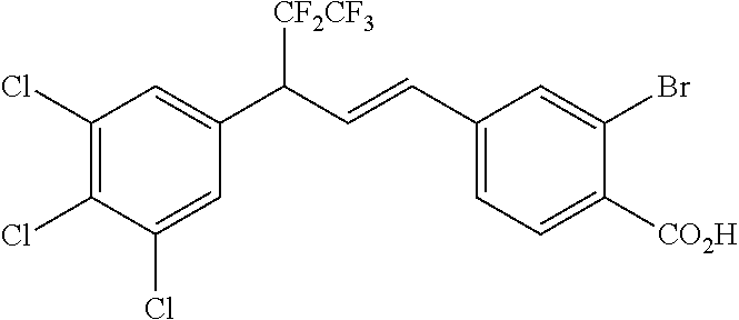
C1(Cl)=C(Cl)C(Cl)=CC(C(C=CC2=CC=C([CO2H])C(Br)=C2)[CF2CF3])=C1
